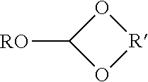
O1C([RO])O[R]1
